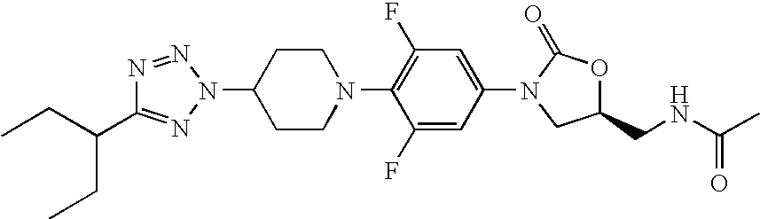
C1CC(N2N=NC(C(CC)CC)=N2)CCN1C1=C(F)C=C(N2CC(CNC(C)=O)OC2=O)C=C1F
